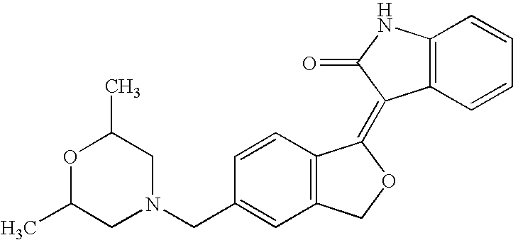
C1=CC(CN2CC(C)OC(C)C2)=CC2=C1C(=C1C3=C(C=CC=C3)NC1=O)OC2
